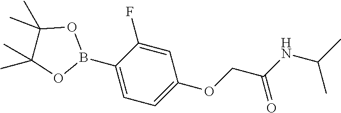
O(CC(NC(C)C)=O)C1=CC=C(B2OC(C)(C)C(C)(C)O2)C(F)=C1
